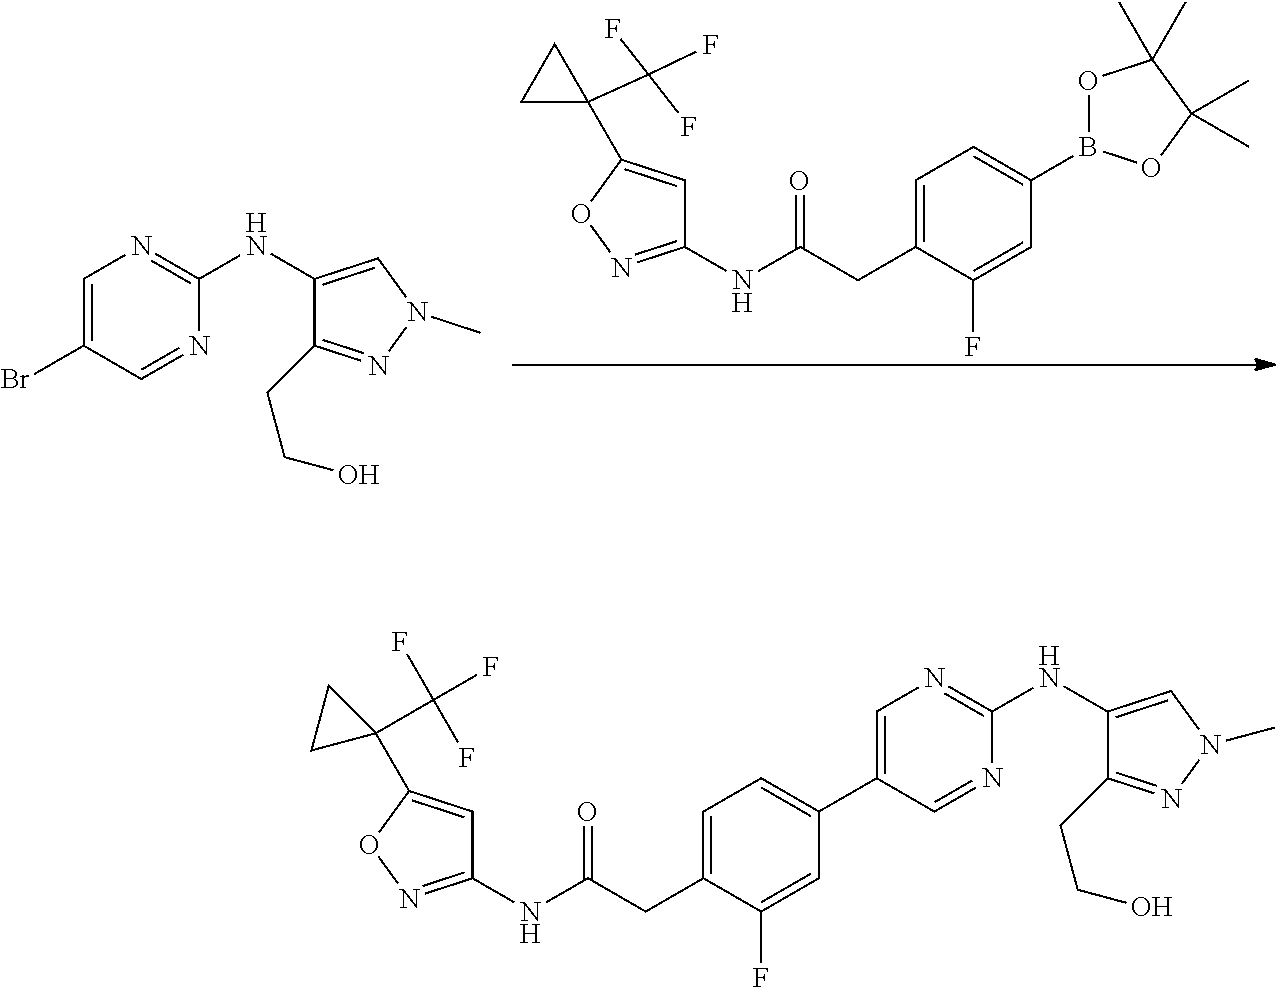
C1=C(Br)C=NC(NC2=CN(C)N=C2CCO)=N1.C1(NC(CC2=CC=C(B3OC(C)(C)C(C)(C)O3)C=C2F)=O)=NOC(C2(C(F)(F)F)CC2)=C1.C1=C(C2(C(F)(F)F)CC2)ON=C1NC(CC1=CC=C(C2=CN=C(NC3=CN(C)N=C3CCO)N=C2)C=C1F)=O
